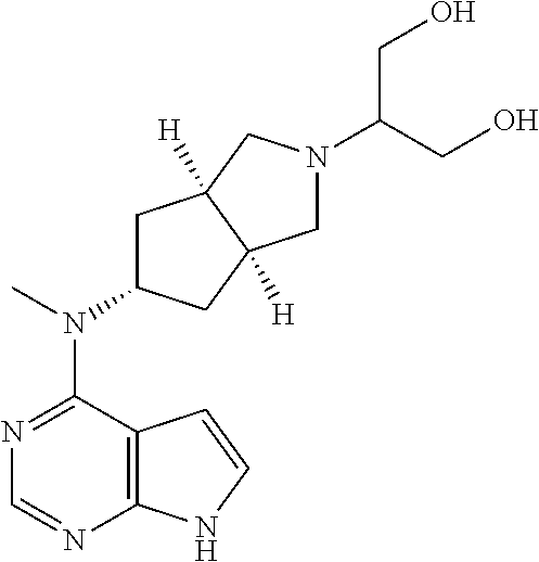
C12=C(N=CN=C1N(C)C1CC3([H])C([H])(C1)CN(C(CO)CO)C3)NC=C2
